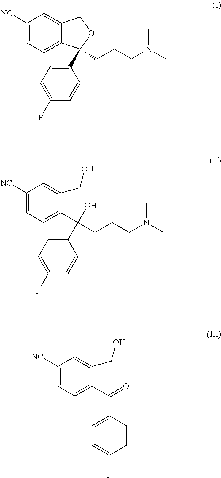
C1([NC])=CC=C2C(=C1)COC2(CCCN(C)C)C1=CC=C(F)C=C1.C(CCCN(C)C)(C1=CC=C(F)C=C1)(C1=CC=C([NC])C=C1CO)O.C(C1=CC=C([NC])C=C1CO)(=O)C1=CC=C(F)C=C1
